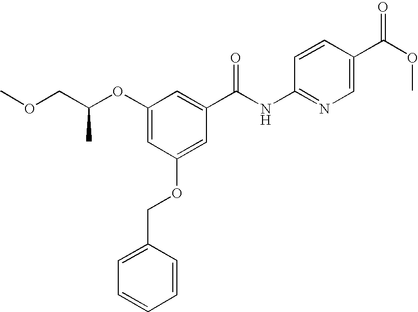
COCC(OC1=CC(OCC2=CC=CC=C2)=CC(C(NC2=NC=C(C(OC)=O)C=C2)=O)=C1)C
